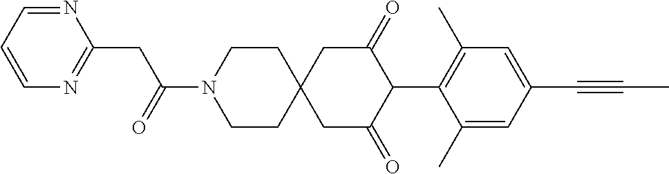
C1CN(C(=O)CC2=NC=CC=N2)CCC12CC(=O)C(C1=C(C)C=C(C#CC)C=C1C)C(=O)C2
